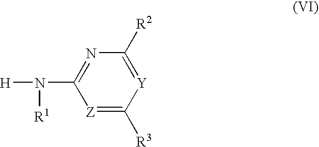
C1([R3])=[Z]C(N([R1])[H])=NC([R2])=[Y]1
